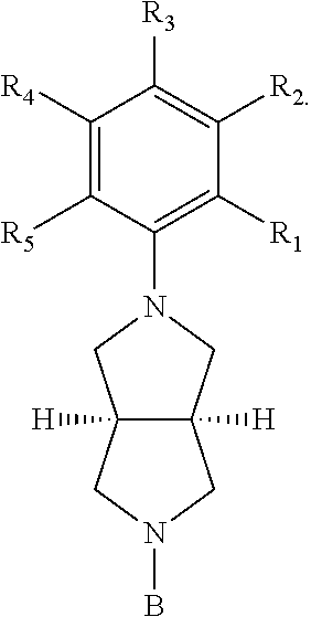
C1([R4])=C([R5])C(N2CC3([H])C([H])(C2)CN(B)C3)=C([R1])C([R2])=C1[R3]
